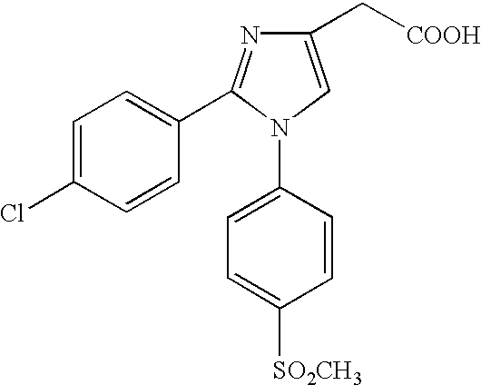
C1=C(Cl)C=CC(C2=NC(C[COOH])=CN2C2=CC=C([SO2CH3])C=C2)=C1
